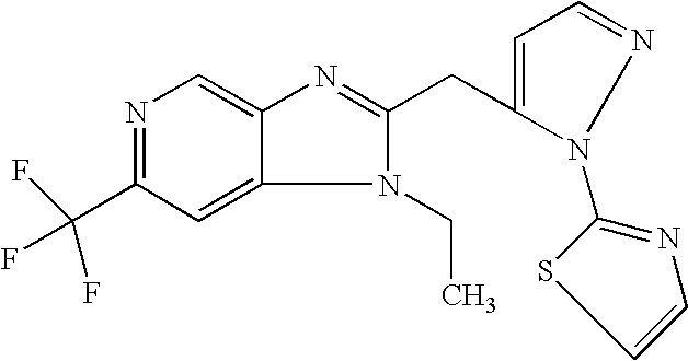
N1=C(C(F)(F)F)C=C2C(=C1)N=C(CC1=CC=NN1C1=NC=CS1)N2CC
